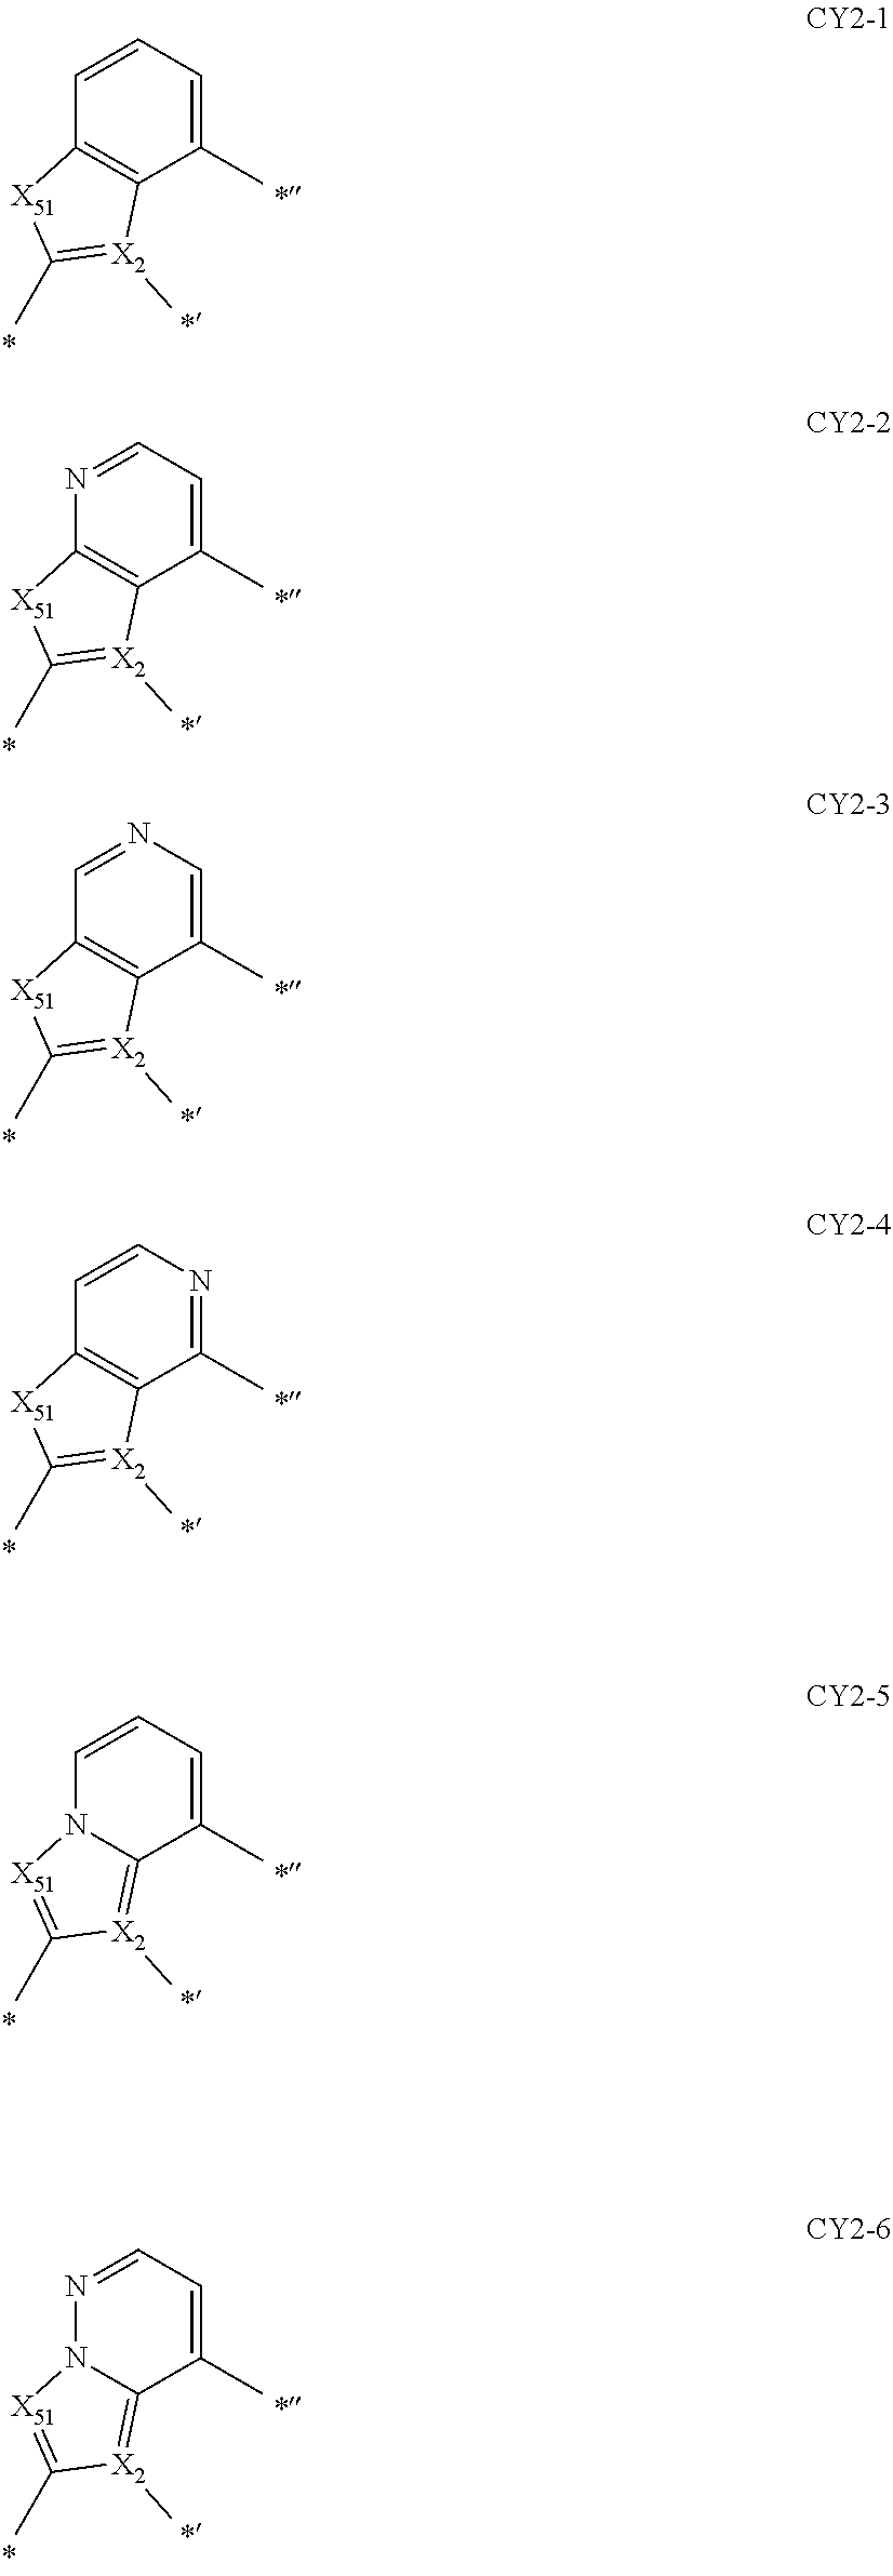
C1=C(C)C2=C(C=C1)[X51]C(C)=[X2]2C.C1=C(C)C2=C(N=C1)[X51]C(C)=[X2]2C.C1=C(C)C2=C(C=N1)[X51]C(C)=[X2]2C.N1=C(C)C2=C(C=C1)[X51]C(C)=[X2]2C.C1=C(C)C2=[X2](C)C(C)=[X51]N2C=C1.C1=C(C)C2=[X2](C)C(C)=[X51]N2N=C1
